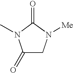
C1(=O)CN([Me])C(=O)N1C
